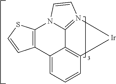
C12=C(SC=C1)N1C3=N(C=C1)[Ir]C1=C3C2=CC=C1
